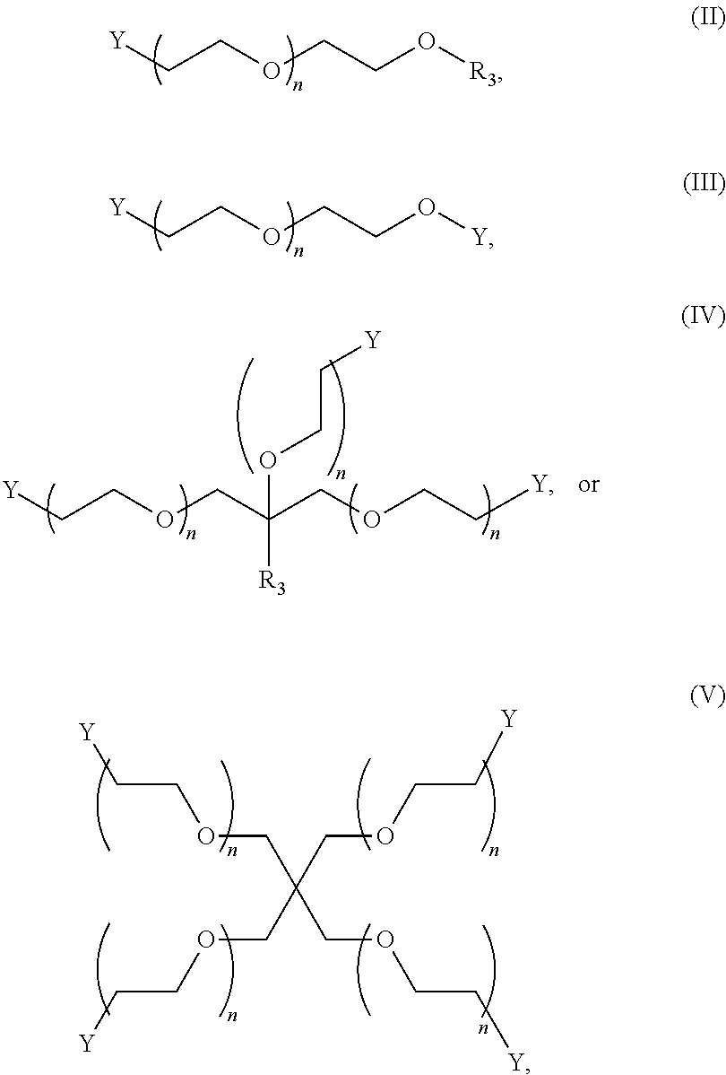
C(COCCO[R3])[Y].C(COCCO[Y])[Y].C(COCC(COCC[Y])([R3])OCC[Y])[Y].[Y]CCOCC(COCC[Y])(COCC[Y])COCC[Y]
